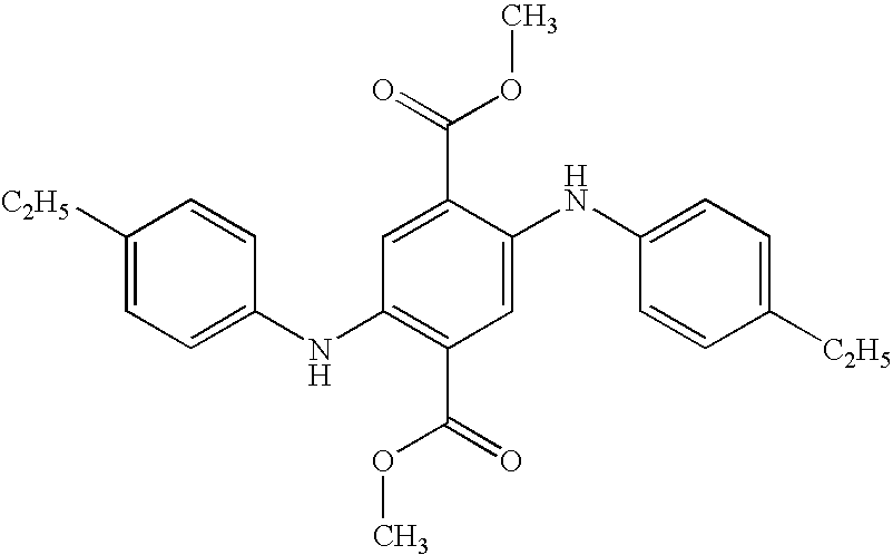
C1([C2H5])=CC=C(NC2=C(C(=O)OC)C=C(NC3=CC=C([C2H5])C=C3)C(C(=O)OC)=C2)C=C1
